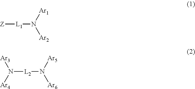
N([L2]N([Ar6])[Ar5])([Ar3])[Ar4].[Z][L1]N([Ar2])[Ar1]
